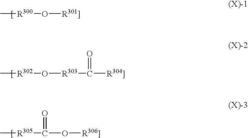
C[R300]O[R301]].C[R302]O[R303]C([R304]])=O.[R305](C(O[R306]])=O)C
